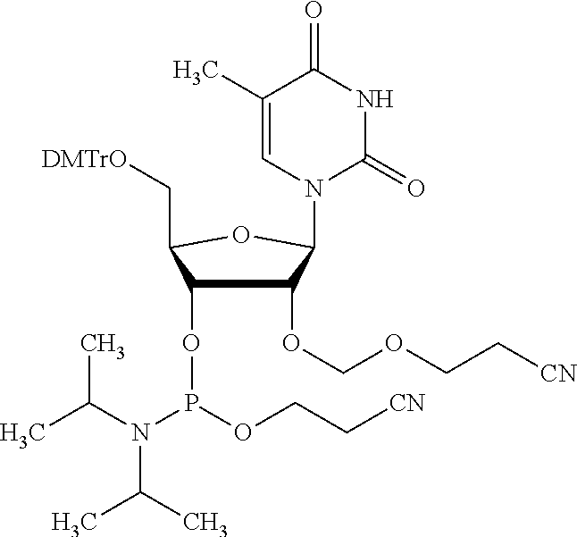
C1(OCOCC[CN])C(OP(N(C(C)C)C(C)C)OCC[CN])C(C[DMTrO])OC1N1C=C(C)C(=O)NC1=O
